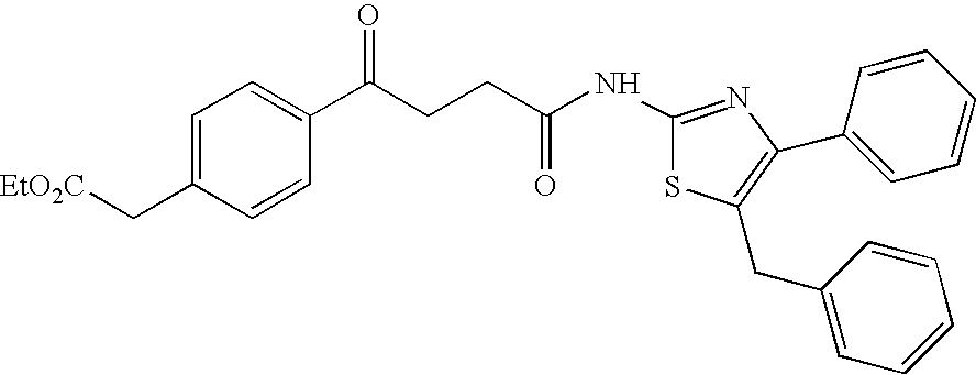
C1=C(C[EtO2C])C=CC(C(CCC(NC2=NC(C3=CC=CC=C3)=C(CC3=CC=CC=C3)S2)=O)=O)=C1
